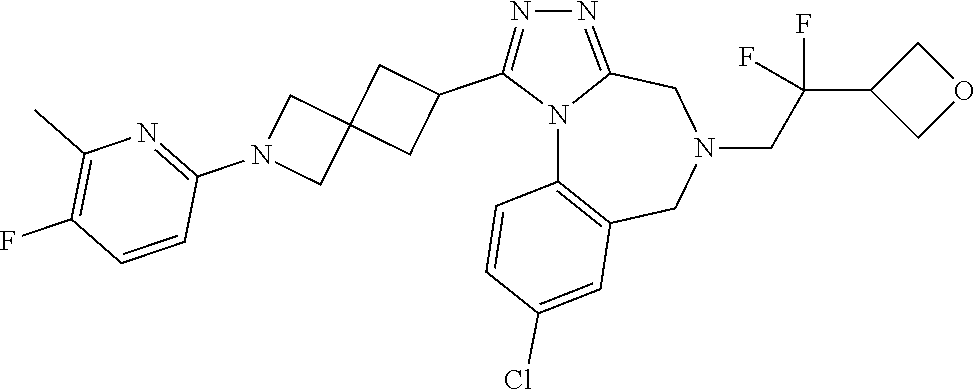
N12C3=C(CN(CC(C4COC4)(F)F)CC1=NN=C2C1CC2(C1)CN(C1=NC(C)=C(F)C=C1)C2)C=C(Cl)C=C3
